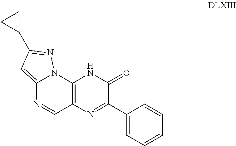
C12=C(C=NC3=CC(C4CC4)=NN13)N=C(C1=CC=CC=C1)C(=O)N2
